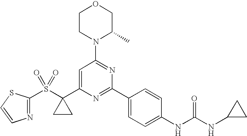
C1CN(C2=NC(C3=CC=C(NC(NC4CC4)=O)C=C3)=NC(C3(S(=O)(=O)C4=NC=CS4)CC3)=C2)C(C)CO1
